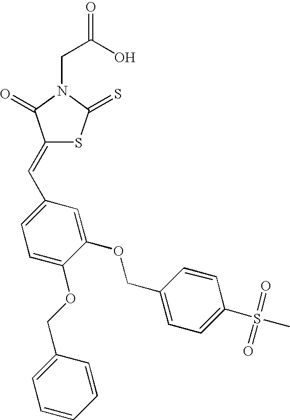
C(C(O)=O)N1C(=O)C(=CC2=CC=C(OCC3=CC=CC=C3)C(OCC3=CC=C(S(C)(=O)=O)C=C3)=C2)SC1=S
